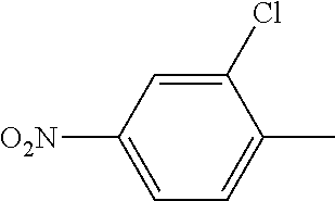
C1([O2N])=CC=C(C)C(Cl)=C1
